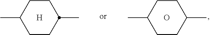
CC1CCC(C)CC1.O.CC1CCC(C)CC1.[H]
